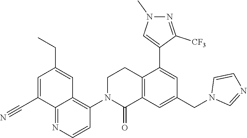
C12=C(C=C(CN3C=NC=C3)C=C1C1=CN(C)N=C1[CF3])C(=O)N(C1=C3C(=NC=C1)C(C#N)=CC(CC)=C3)CC2
